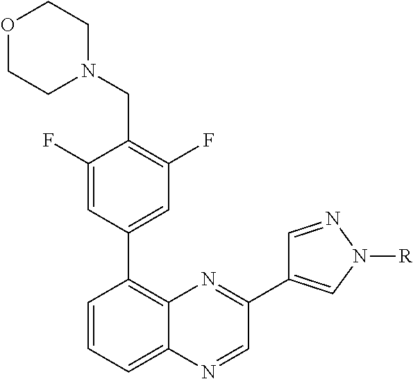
C1=CC=C2C(=C1C1=CC(F)=C(CN3CCOCC3)C(F)=C1)N=C(C1=CN([R])N=C1)C=N2
